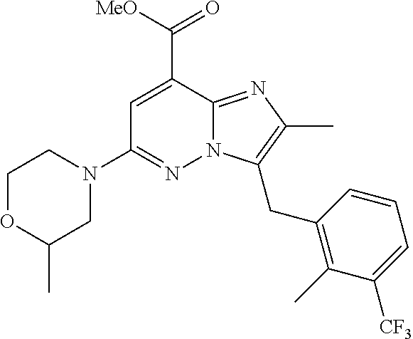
C1OC(C)CN(C2=NN3C(=NC(C)=C3CC3=C(C)C([CF3])=CC=C3)C(C([MeO])=O)=C2)C1
